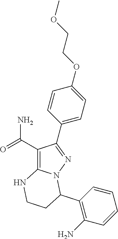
C1(C(=O)N)=C2N(N=C1C1=CC=C(OCCOC)C=C1)C(C1=C(N)C=CC=C1)CCN2
